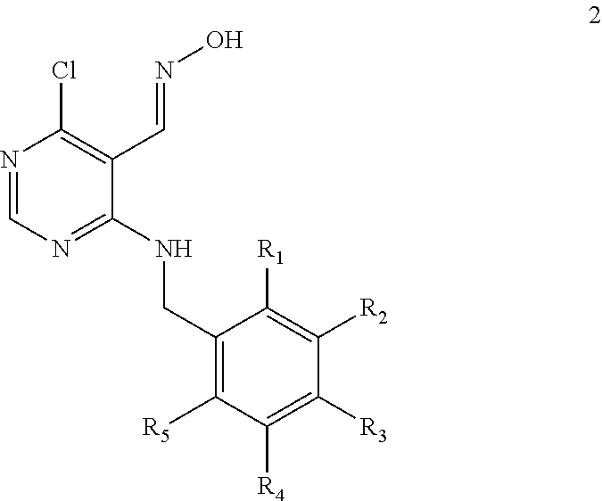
N1=CN=C(NCC2=C([R5])C([R4])=C([R3])C([R2])=C2[R1])C(C=NO)=C1Cl
